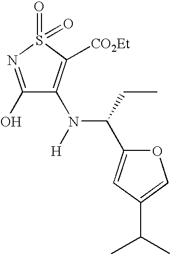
C1(O)=NS(=O)(=O)C([CO2Et])=C1N([H])C(CC)C1=CC(C(C)C)=CO1
